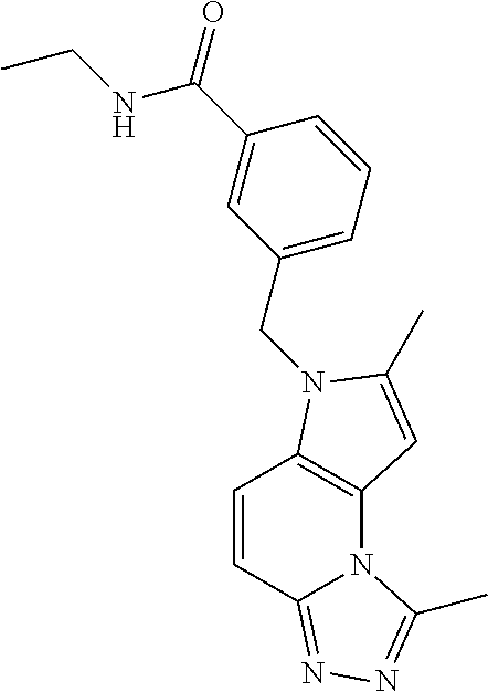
C1=CC2=NN=C(C)N2C2=C1N(CC1=CC=CC(C(=O)NCC)=C1)C(C)=C2
